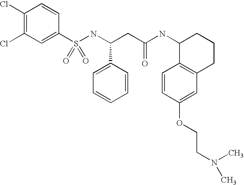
C1(Cl)=C(Cl)C=C(S(NC(CC(NC2C3=C(CCC2)C=C(OCCN(C)C)C=C3)=O)C2=CC=CC=C2)(=O)=O)C=C1
